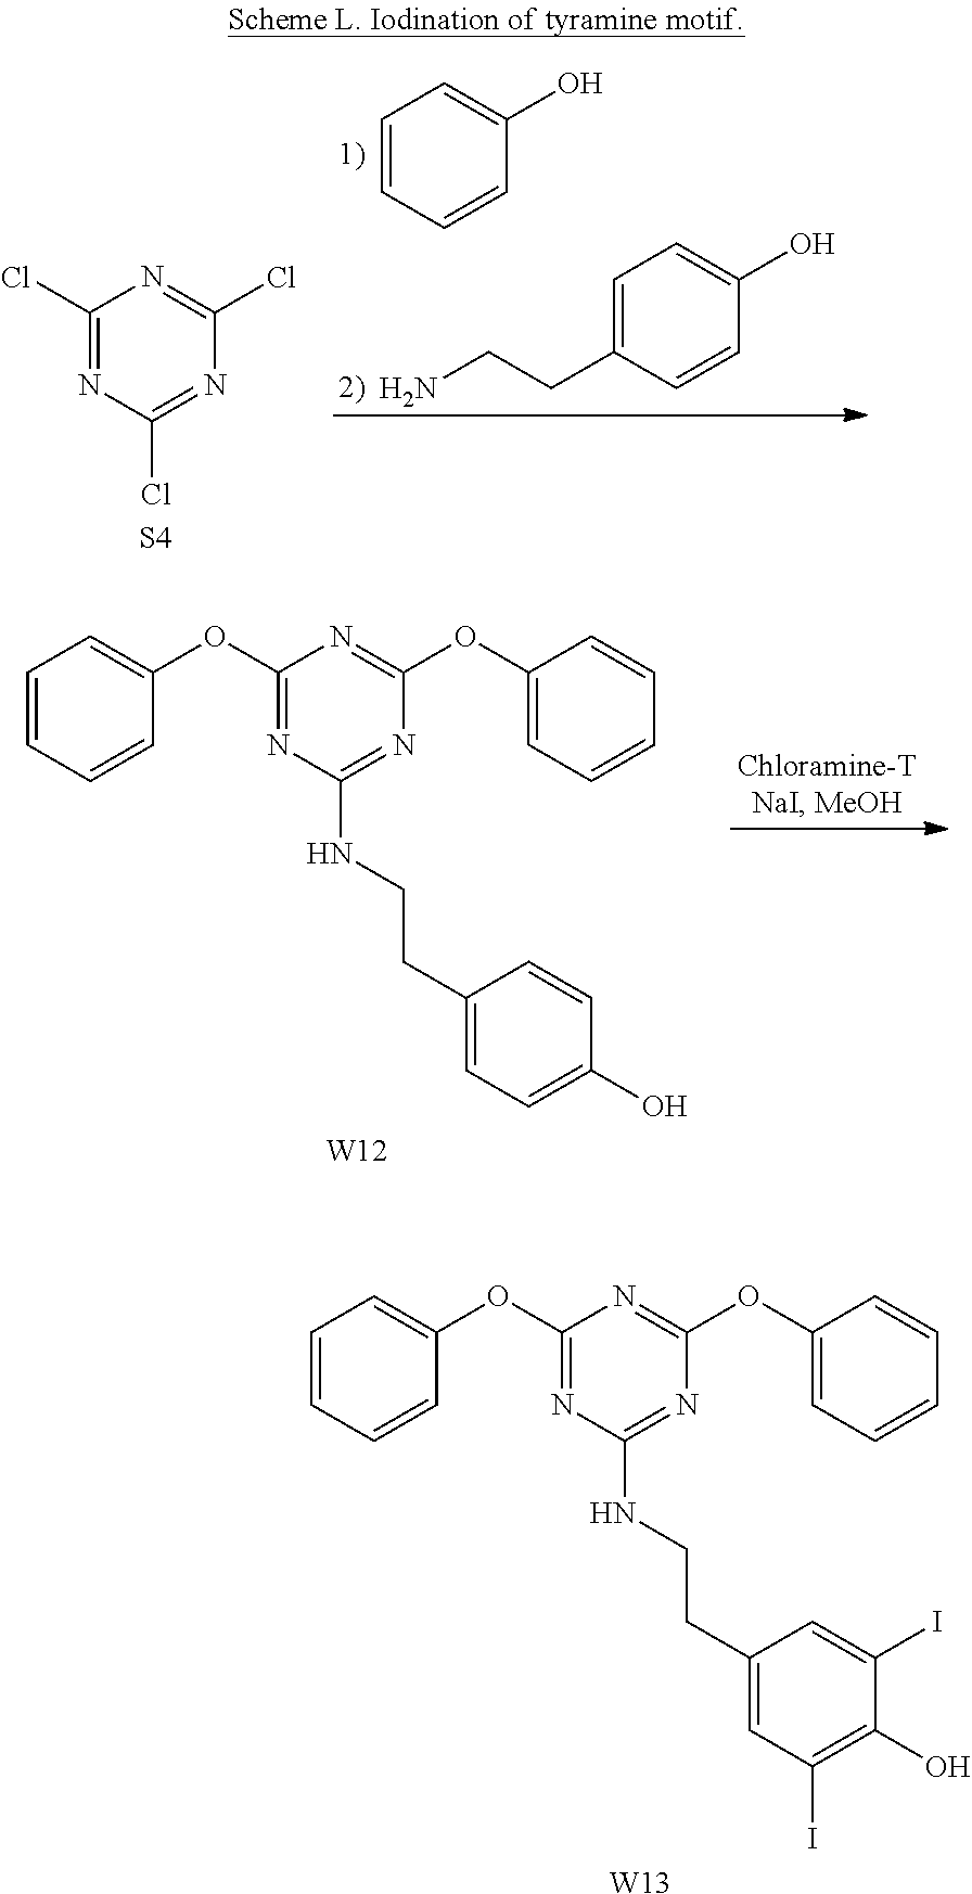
C1=CC=CC(OC2=NC(NCCC3=CC(I)=C(O)C(I)=C3)=NC(OC3=CC=CC=C3)=N2)=C1.[W13].C1=CC=CC(OC2=NC(NCCC3=CC=C(O)C=C3)=NC(OC3=CC=CC=C3)=N2)=C1.[W12].C1=CC=CC(O)=C1.C1=C(CCN)C=CC(O)=C1.C1(Cl)=NC(Cl)=NC(Cl)=N1.[S4]
